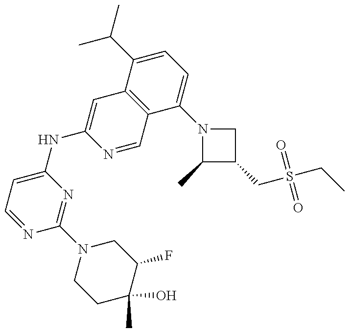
N1=CC=C(NC2=CC3=C(C=N2)C(N2C(C)C(CS(CC)(=O)=O)C2)=CC=C3C(C)C)N=C1N1CCC(O)(C)C(F)C1
